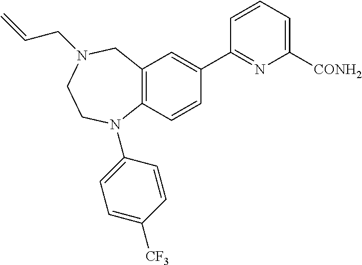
C12=C(C=CC(C3=NC([CONH2])=CC=C3)=C1)N(C1=CC=C([CF3])C=C1)CCN(CC=C)C2
